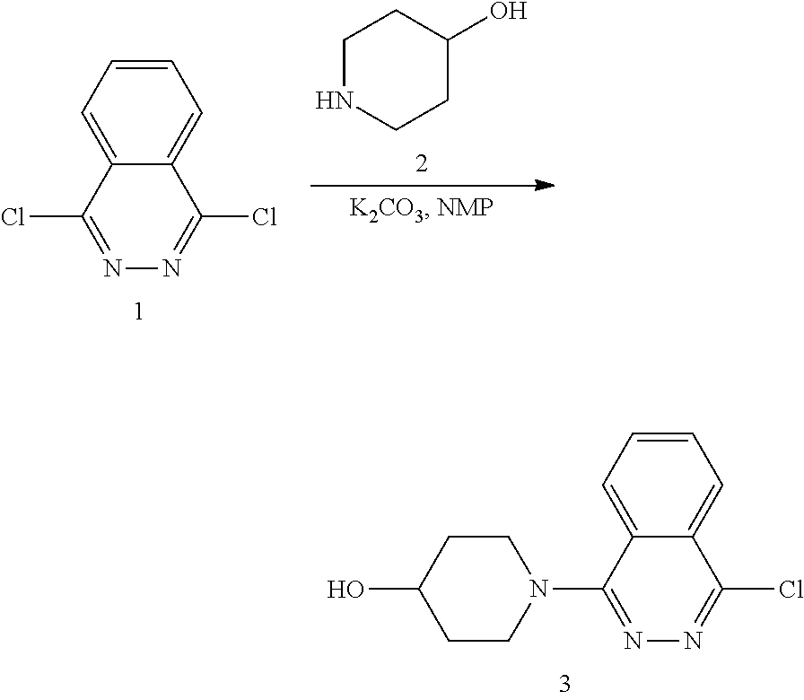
C1=CC=C2C(=C1)C(Cl)=NN=C2Cl.C1NCCC(O)C1.C1=CC=C2C(=C1)C(Cl)=NN=C2N1CCC(O)CC1
